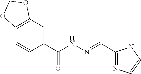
C12=C(C=C(C(NN=CC3=NC=CN3C)=O)C=C1)OCO2
